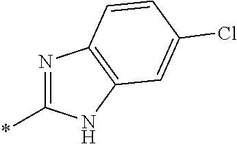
N1=C(*)NC2=C1C=CC(Cl)=C2
